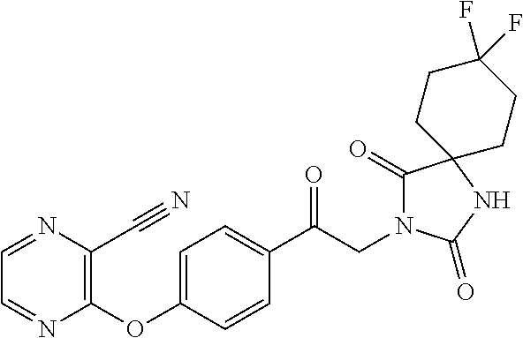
C1(C(CN2C(=O)C3(NC2=O)CCC(F)(F)CC3)=O)=CC=C(OC2=C(C#N)N=CC=N2)C=C1
